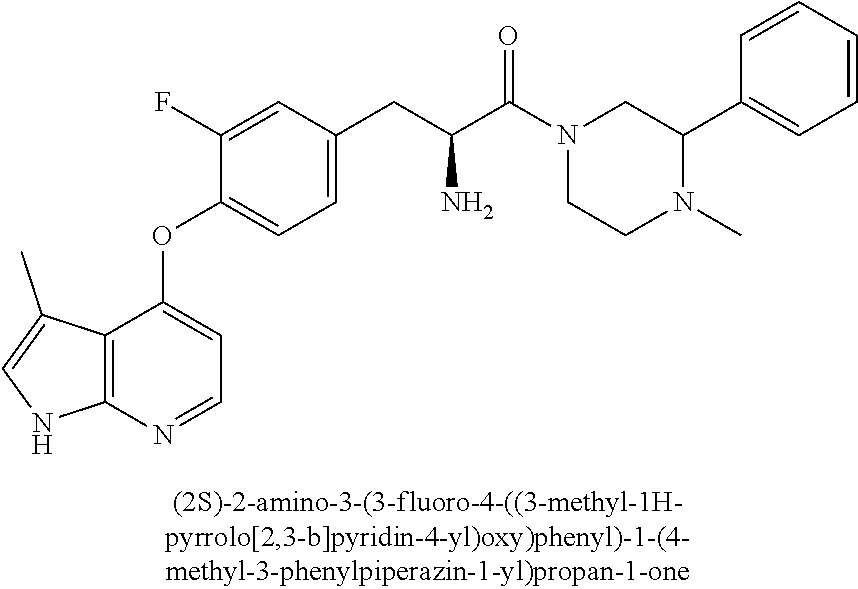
C1(F)=CC(CC(C(N2CCN(C)C(C3=CC=CC=C3)C2)=O)N)=CC=C1OC1=CC=NC2=C1C(C)=CN2
